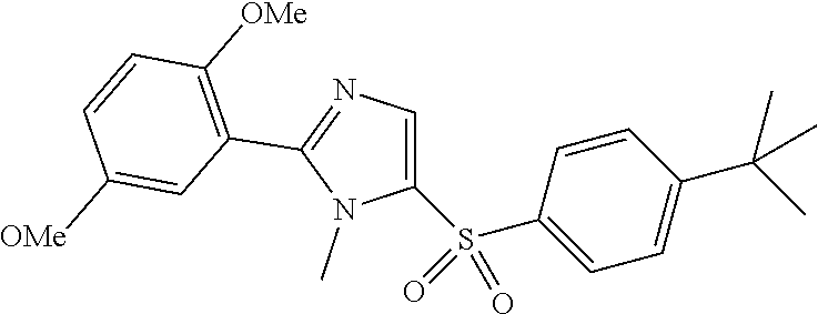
C1(S(C2=CC=C(C(C)(C)C)C=C2)(=O)=O)=CN=C(C2=C([OMe])C=CC([OMe])=C2)N1C
